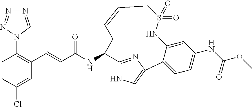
C1=CC(Cl)=CC(C=CC(NC2C3=NC(=CN3)C3=CC=C(NC(OC)=O)C=C3NS(=O)(=O)CC=CC2)=O)=C1N1C=NN=N1
